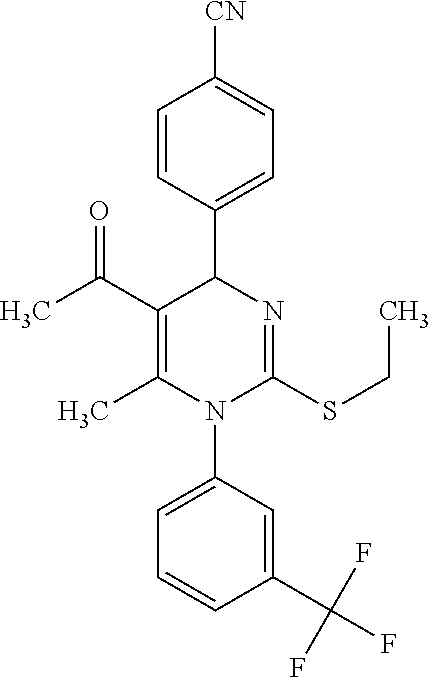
C1=CC(C2C(C(C)=O)=C(C)N(C3=CC=CC(C(F)(F)F)=C3)C(SCC)=N2)=CC=C1[CN]
